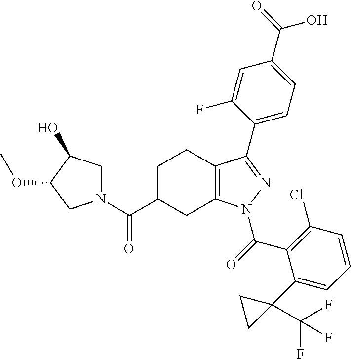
C1C(C(=O)N2CC(O)C(OC)C2)CC2=C(C1)C(C1=CC=C(C(O)=O)C=C1F)=NN2C(=O)C1=C(Cl)C=CC=C1C1(C(F)(F)F)CC1
